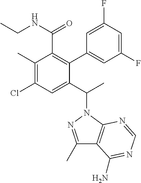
C1(F)=CC(F)=CC(C2=C(C(NCC)=O)C(C)=C(Cl)C=C2C(C)N2C3=C(C(C)=N2)C(N)=NC=N3)=C1
